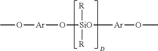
[R][SiO]([R])([Ar]OC)O[Ar]OC
